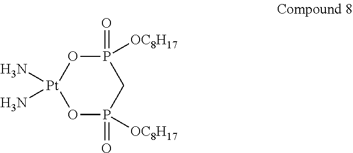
[Pt]1(N)(N)OP(=O)([OC8H17])CP(=O)([OC8H17])O1
